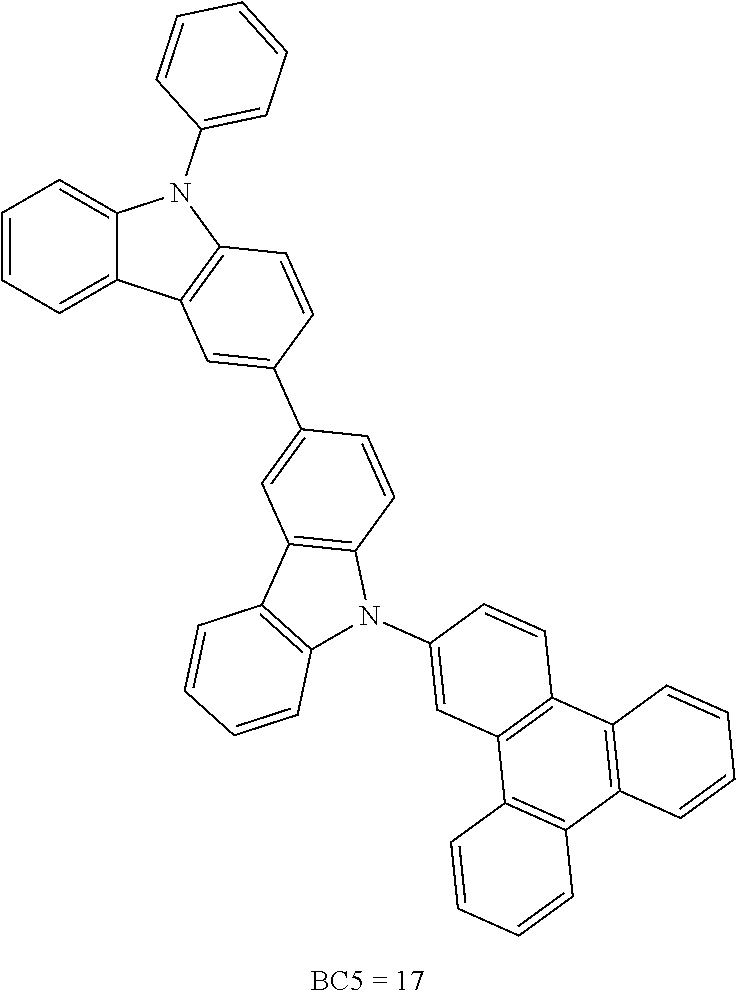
C1=CC=C2C(=C1)N(C1=CC=CC=C1)C1=C2C=C(C2=CC3=C(C=C2)N(C2=CC4=C(C=C2)C2=C(C5=C4C=CC=C5)C=CC=C2)C2=C3C=CC=C2)C=C1
